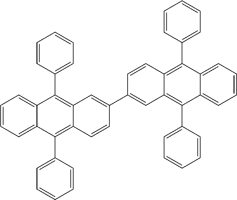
C1=CC=C2C(=C1)C(C1=CC=CC=C1)=C1C(=C2C2=CC=CC=C2)C=CC(C2=CC3=C(C4=CC=CC=C4)C4=CC=CC=C4C(C4=CC=CC=C4)=C3C=C2)=C1
